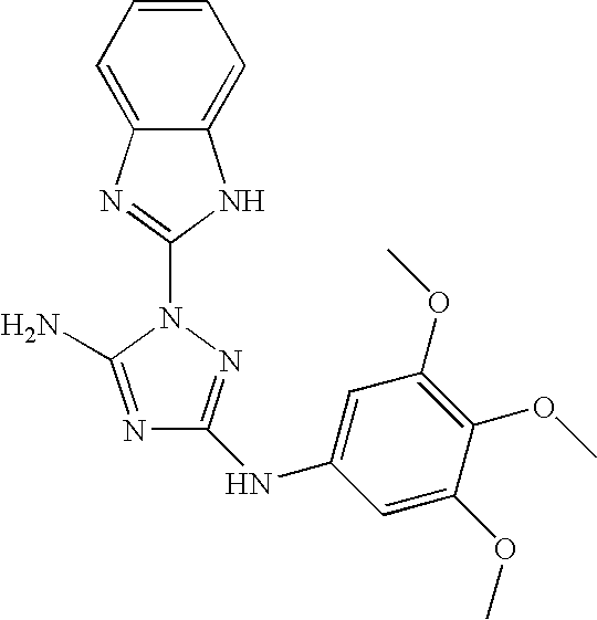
N1=C(N)N(C2=NC3=CC=CC=C3N2)N=C1NC1=CC(OC)=C(OC)C(OC)=C1
